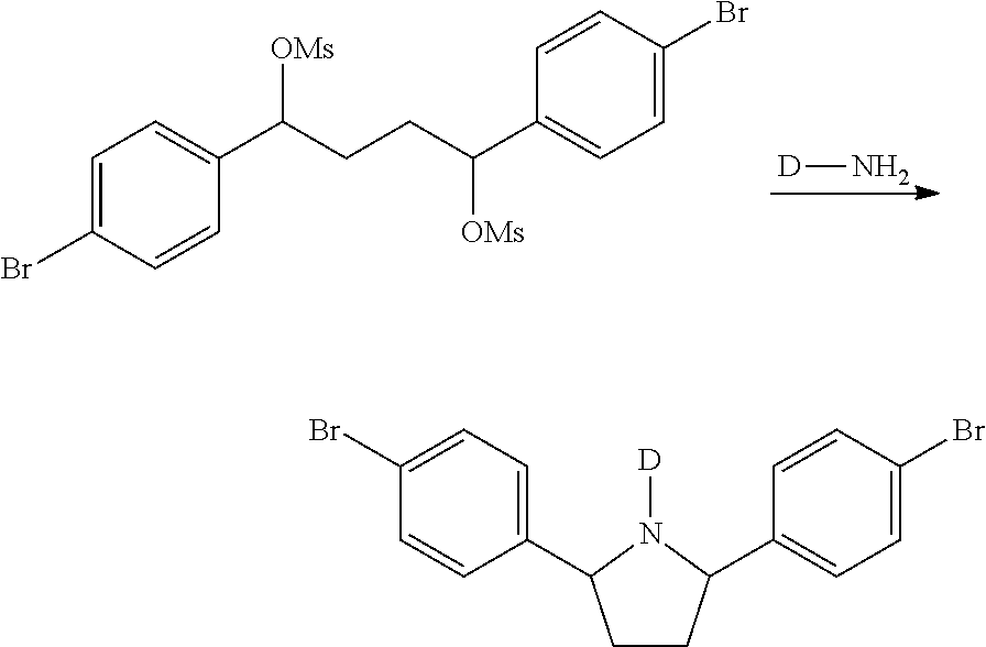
C1=C(Br)C=CC(C(CCC(C2=CC=C(Br)C=C2)[OMs])[OMs])=C1.[D]N.C1CC(C2=CC=C(Br)C=C2)N([D])C1C1=CC=C(Br)C=C1
